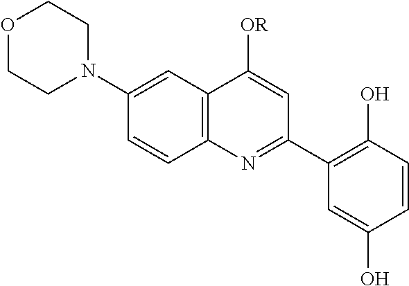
C12=C(C=C(N3CCOCC3)C=C1)C([OR])=CC(C1=C(O)C=CC(O)=C1)=N2
